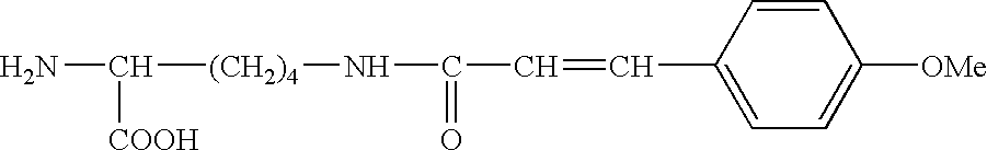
NC([(CH2)4]NC(C=CC1=CC=C([OMe])C=C1)=O)[COOH]
